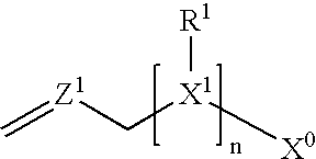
C=[Z1]C[X1]([R1])[X0]
